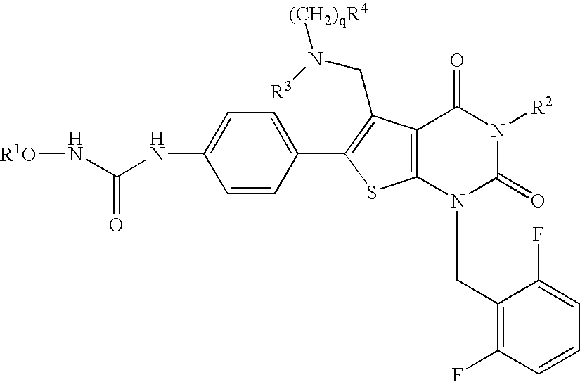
C1=CC(C2=C(CN([R3])[(CH2)qR4])C3=C(S2)N(CC2=C(F)C=CC=C2F)C(=O)N([R2])C3=O)=CC=C1NC(N[R1O])=O
